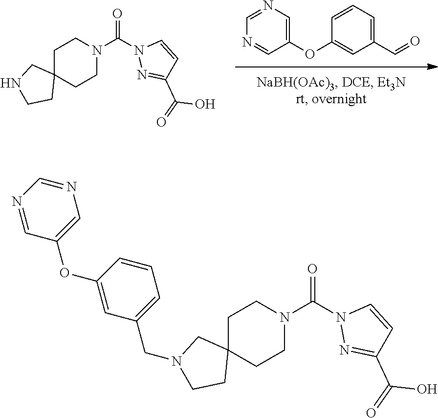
C1(OC2=CN=CN=C2)=CC(C=O)=CC=C1.C(=O)(N1N=C(C(O)=O)C=C1)N1CCC2(CC1)CNCC2.C(=O)(N1N=C(C(O)=O)C=C1)N1CCC2(CC1)CN(CC1=CC=CC(OC3=CN=CN=C3)=C1)CC2
